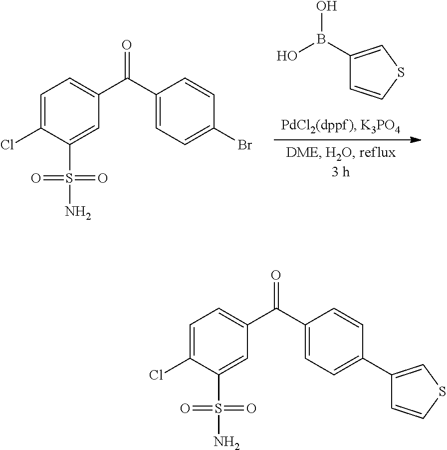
C1=C(Cl)C(S(N)(=O)=O)=CC(C(C2=CC=C(Br)C=C2)=O)=C1.C1(B(O)O)=CSC=C1.C1=C(Cl)C(S(N)(=O)=O)=CC(C(C2=CC=C(C3=CSC=C3)C=C2)=O)=C1
